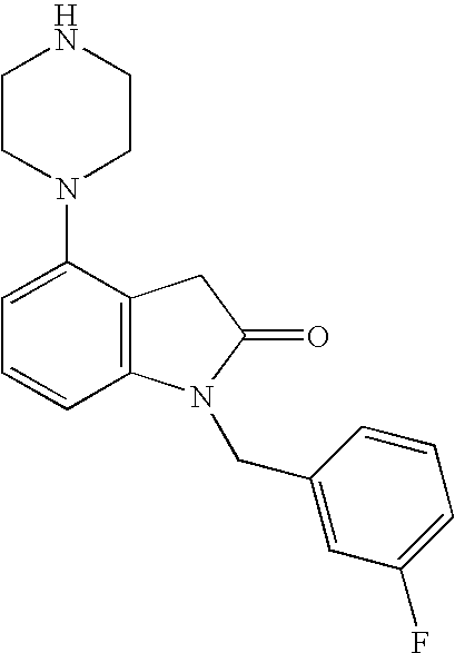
C1=C(N2CCNCC2)C2=C(C=C1)N(CC1=CC(F)=CC=C1)C(=O)C2
